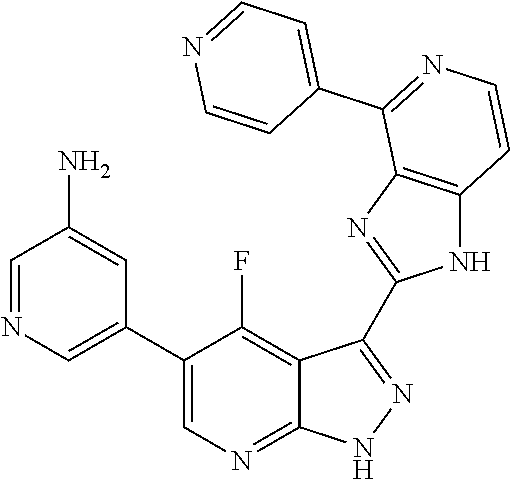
C1=NC=C(C2=CN=C3C(=C2F)C(C2=NC4=C(N2)C=CN=C4C2=CC=NC=C2)=N[N H]3)C=C1N
